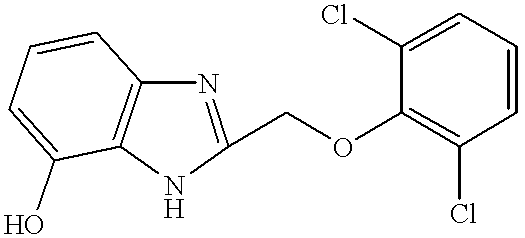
N1C(COC2=C(Cl)C=CC=C2Cl)=NC2=C1C(O)=CC=C2
